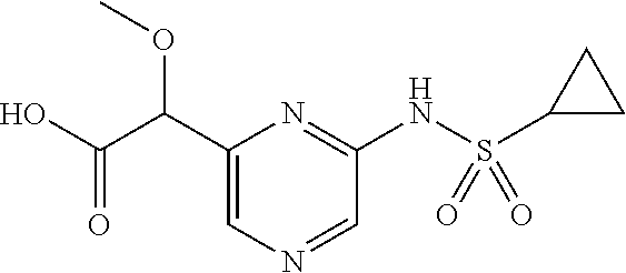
C1=NC=C(C(C(O)=O)OC)N=C1NS(C1CC1)(=O)=O
